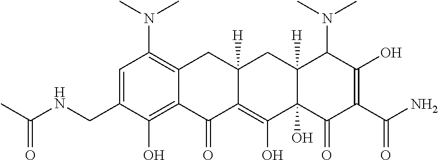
CN(C1=C2C(=C(O)C(CNC(C)=O)=C1)C(=O)C1=C(O)C3(O)C([H])(CC1([H])C2)C(N(C)C)C(O)=C(C(N)=O)C3=O)C
